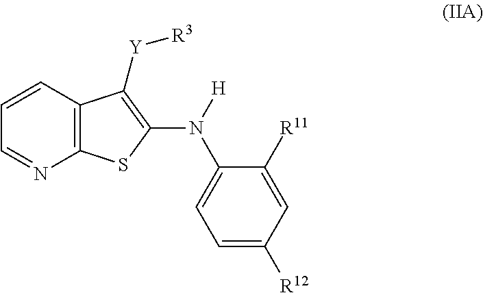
C1=NC2=C(C=C1)C([Y][R3])=C(N(C1=CC=C([R12])C=C1[R11])[H])S2
